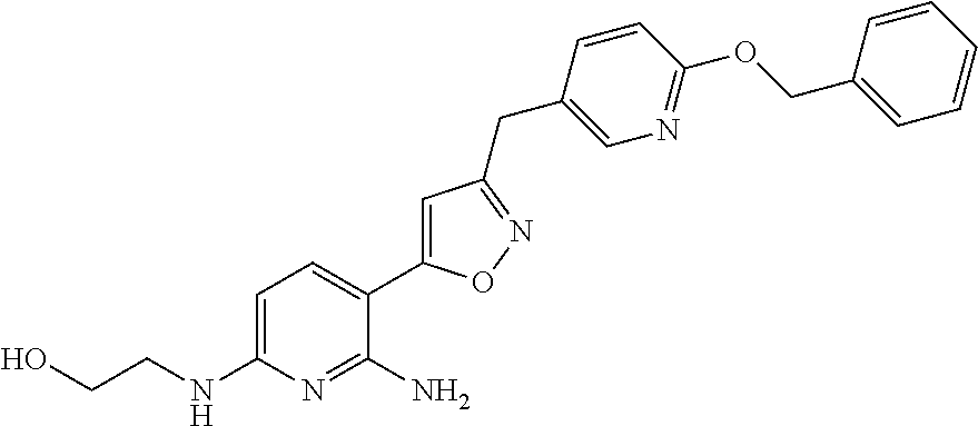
OCCNC1=CC=C(C2=CC(CC3=CN=C(OCC4=CC=CC=C4)C=C3)=NO2)C(N)=N1
